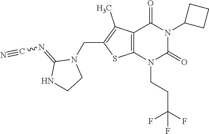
C12=C(N(CCC(F)(F)F)C(=O)N(C3CCC3)C1=O)SC(CN1C(=NC#N)NCC1)=C2C
